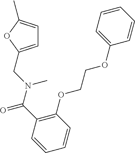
C1=C(CN(C)C(=O)C2=C(OCCOC3=CC=CC=C3)C=CC=C2)OC(C)=C1
